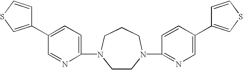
C1(N2CCN(C3=NC=C(C4=CSC=C4)C=C3)CCC2)=CC=C(C2=CSC=C2)C=N1
